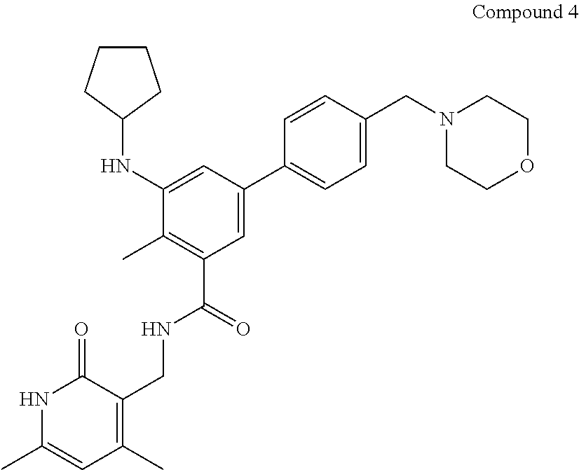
C1(C)=C(C(=O)NCC2=C(C)C=C(C)NC2=O)C=C(C2=CC=C(CN3CCOCC3)C=C2)C=C1NC1CCCC1
